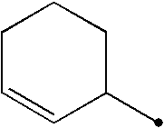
C1C=CC(C)CC1
